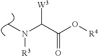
CN(C(C(=O)O[R4])[W3])[R3]
